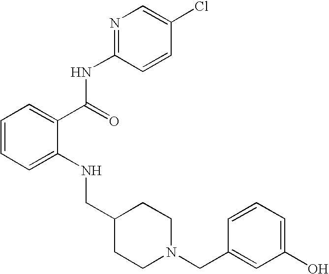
C1=CC=C(NCC2CCN(CC3=CC(O)=CC=C3)CC2)C(C(NC2=NC=C(Cl)C=C2)=O)=C1
